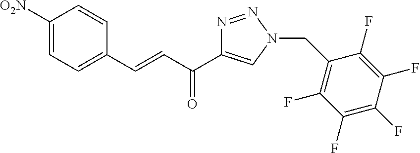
C1([O2N])=CC=C(C=CC(=O)C2=CN(CC3=C(F)C(F)=C(F)C(F)=C3F)N=N2)C=C1
